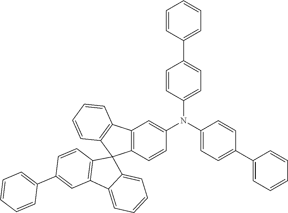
C12=C(C=CC(N(C3=CC=C(C4=CC=CC=C4)C=C3)C3=CC=C(C4=CC=CC=C4)C=C3)=C1)C1(C3=C2C=CC=C3)C2=C(C3=CC=CC=C13)C=C(C1=CC=CC=C1)C=C2
